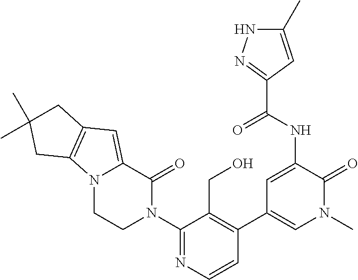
N12CCN(C3=NC=CC(C4=CN(C)C(=O)C(NC(C5=NNC(C)=C5)=O)=C4)=C3CO)C(=O)C1=CC1=C2CC(C)(C)C1
